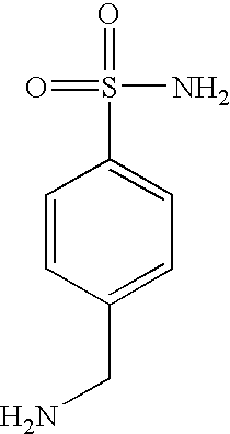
NCC1=CC=C(S(=O)(N)=O)C=C1
